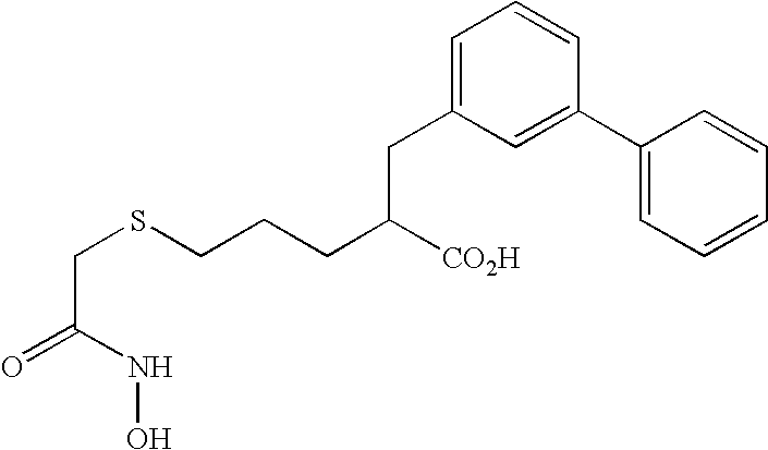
C(C(NO)=O)SCCCC([CO2H])CC1=CC=CC(C2=CC=CC=C2)=C1
